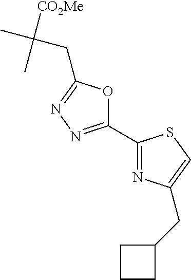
C1(C2=NC(CC3CCC3)=CS2)=NN=C(CC(C)([CO2Me])C)O1
